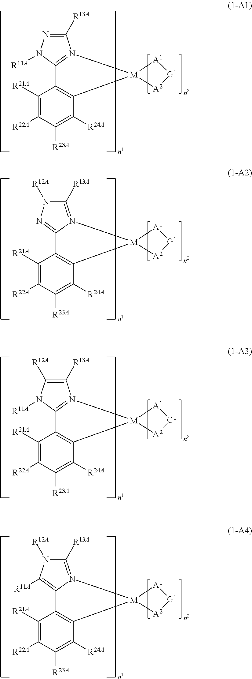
C1([R13A])=NN([R11A])C2=N1[M]1(C3=C2C([R21A])=C([R22A])C([R23A])=C3[R24A])[A2][G1][A1]1.C1([R13A])=N2C(=NN1[R12A])C1=C(C([R24A])=C([R23A])C([R22A])=C1[R21A])[M]21[A2][G1][A1]1.C1([R13A])=C([R12A])N([R11A])C2=N1[M]1(C3=C2C([R21A])=C([R22A])C([R23A])=C3[R24A])[A2][G1][A1]1.C1([R13A])=N2C(=C([R11A])N1[R12A])C1=C(C([R24A])=C([R23A])C([R22A])=C1[R21A])[M]21[A2][G1][A1]1
